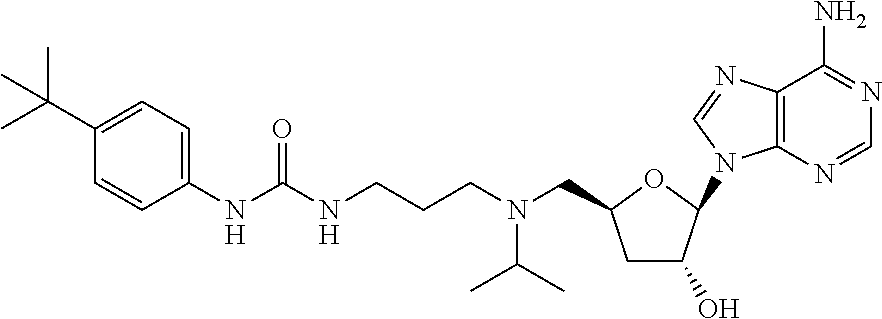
C1(NC(=O)NCCCN(C(C)C)CC2CC(O)C(N3C4=C(C(N)=NC=N4)N=C3)O2)=CC=C(C(C)(C)C)C=C1
